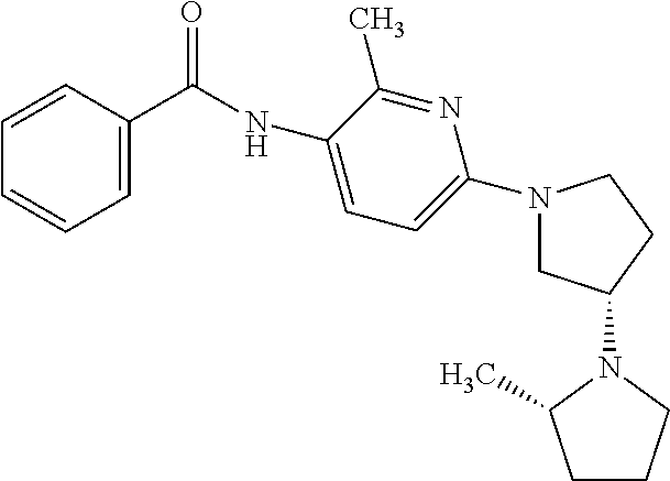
C1=CC(C(=O)NC2=CC=C(N3CC(N4C(C)CCC4)CC3)N=C2C)=CC=C1
